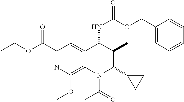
C1(C(=O)OCC)=NC(OC)=C2C(=C1)C(NC(OCC1=CC=CC=C1)=O)C(C)C(C1CC1)N2C(C)=O
